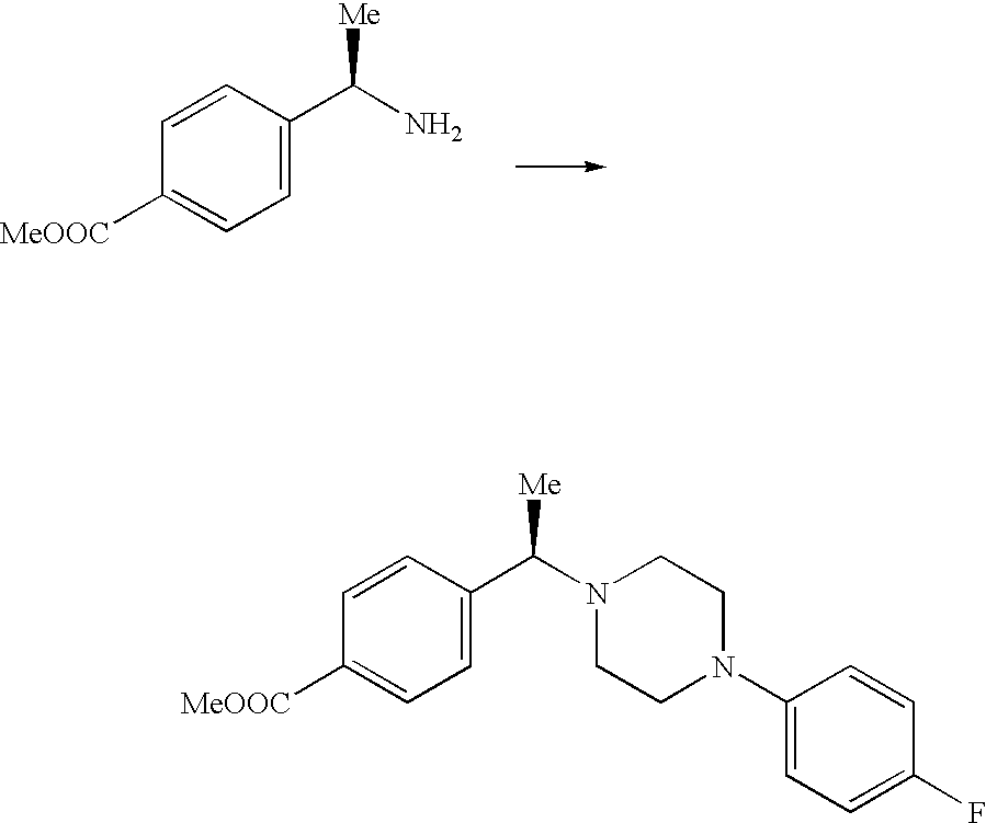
C1=C(C(N2CCN(C3=CC=C(F)C=C3)CC2)[Me])C=CC([MeOOC])=C1.C1=C(C(N)[Me])C=CC([MeOOC])=C1
